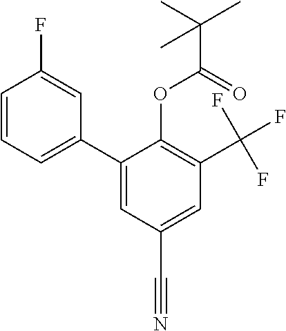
C1=CC=C(C2=CC(C#N)=CC(C(F)(F)F)=C2OC(C(C)(C)C)=O)C=C1F
